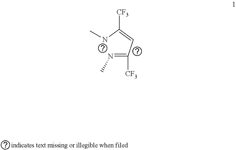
N(=C(C=C(NC)[CF3])[CF3])C
